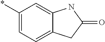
C1(*)=CC=C2C(=C1)NC(=O)C2
